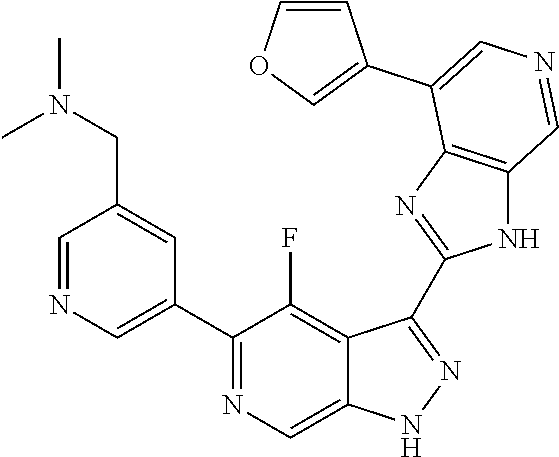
C1(C2=CN=CC(CN(C)C)=C2)=NC=C2C(=C1F)C(C1=NC3=C(N1)C=NC=C3C1=COC=C1)=NN2
